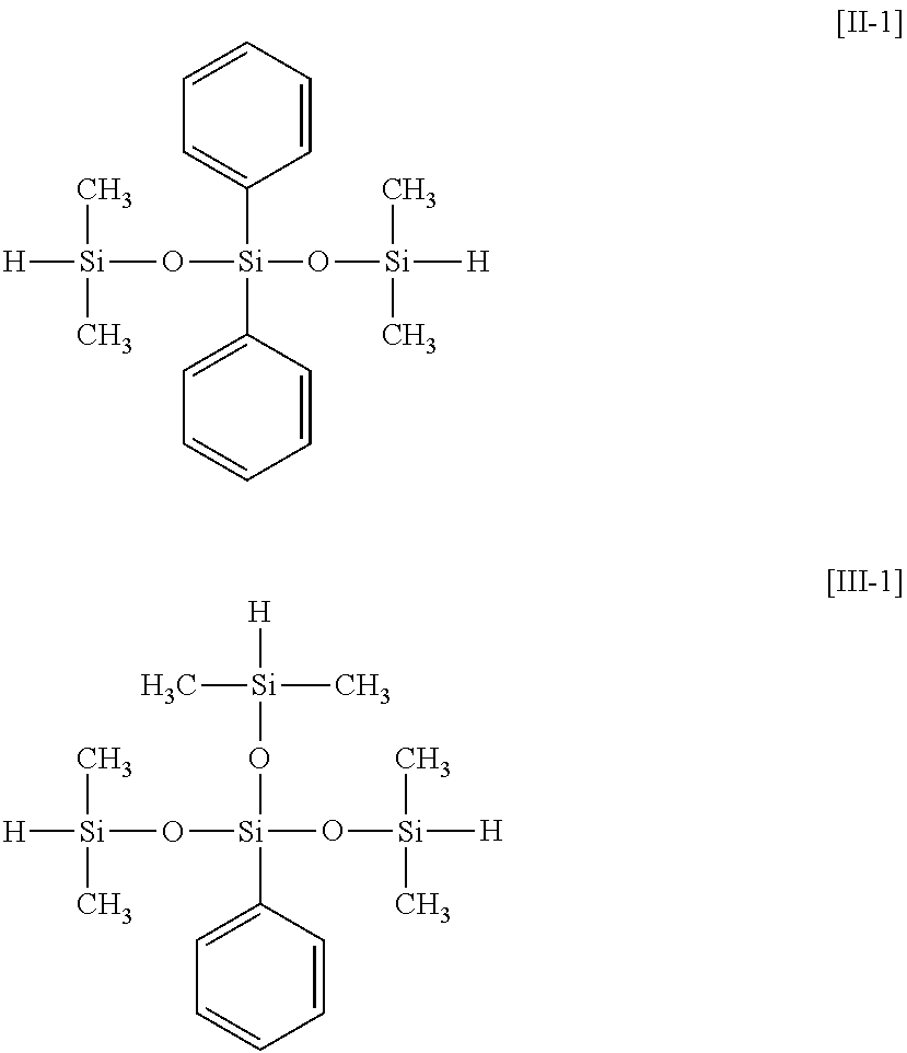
C1=CC=CC([Si](C2=CC=CC=C2)(O[Si]([H])(C)C)O[Si]([H])(C)C)=C1.C1=C([Si](O[Si]([H])(C)C)(O[Si]([H])(C)C)O[Si]([H])(C)C)C=CC=C1
